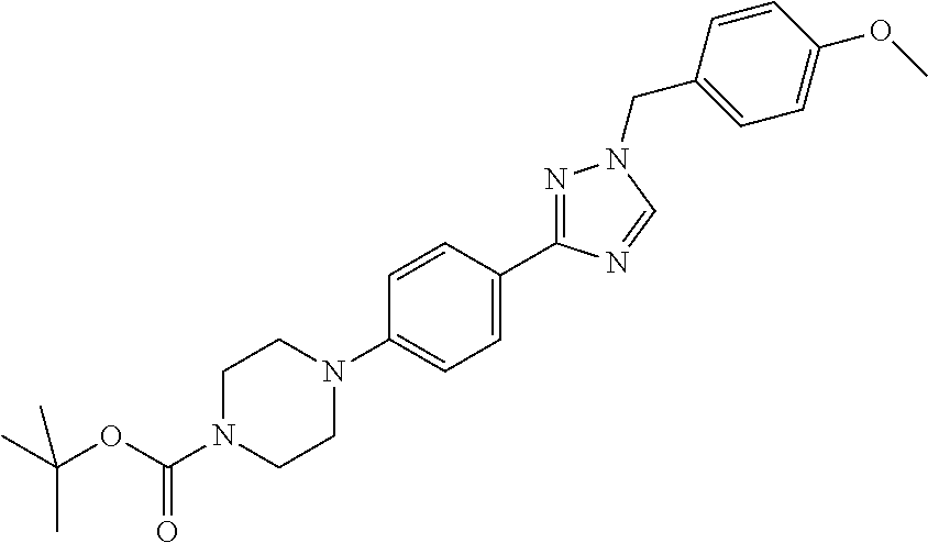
C1=CC(N2CCN(C(OC(C)(C)C)=O)CC2)=CC=C1C1=NN(CC2=CC=C(OC)C=C2)C=N1
